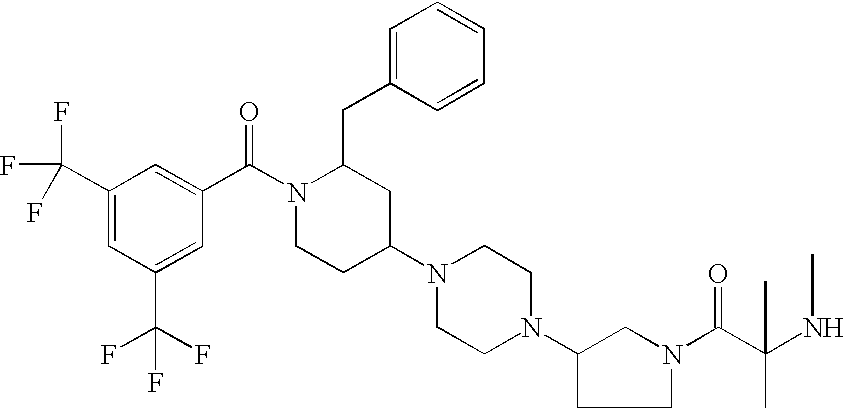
C1(C(F)(F)F)=CC(C(F)(F)F)=CC(C(N2CCC(N3CCN(C4CCN(C(C(NC)(C)C)=O)C4)CC3)CC2CC2=CC=CC=C2)=O)=C1
